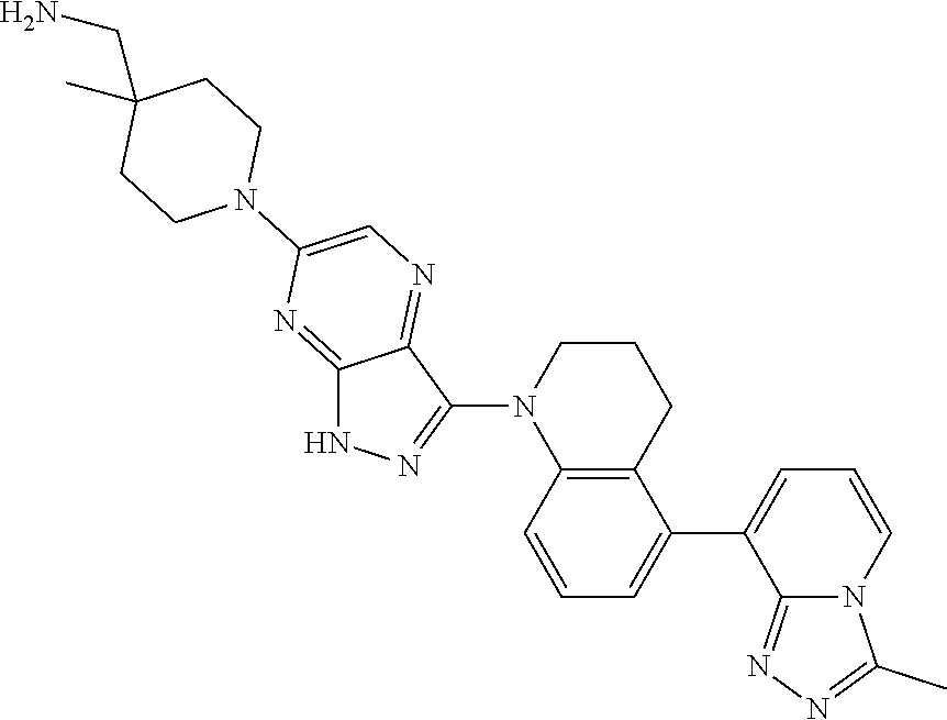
C1=C(C2=CC=CC3=C2CCCN3C2=NNC3=NC(N4CCC(C)(CN)CC4)=CN=C23)C2=NN=C(C)N2C=C1
